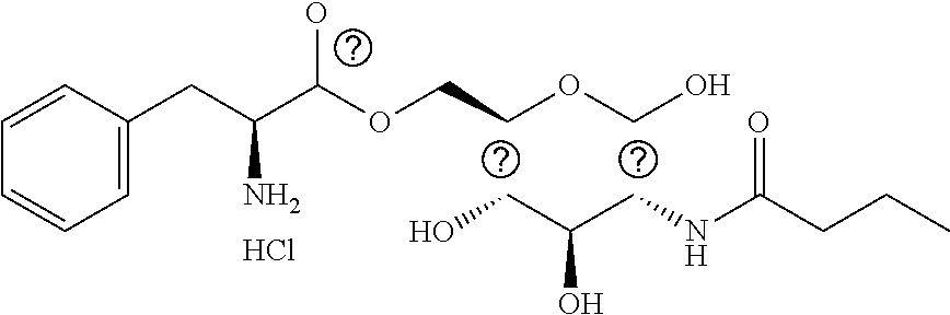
C(C(CNC(CCC)=O)O)O.Cl.C1(CC(C(OCCOCO)O)N)=CC=CC=C1
